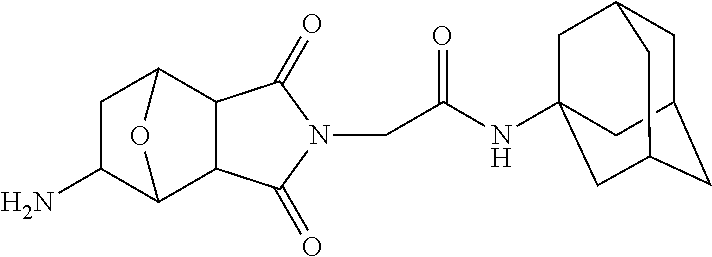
C1C2CC3CC(NC(CN4C(=O)C5C6CC(N)C(C5C4=O)O6)=O)(CC1C3)C2
